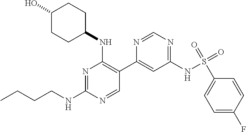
N1=C(NCCCC)N=CC(C2=CC(NS(=O)(=O)C3=CC=C(F)C=C3)=NC=N2)=C1NC1CCC(O)CC1
